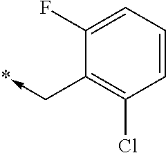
C1(F)=CC=CC(Cl)=C1C->*
